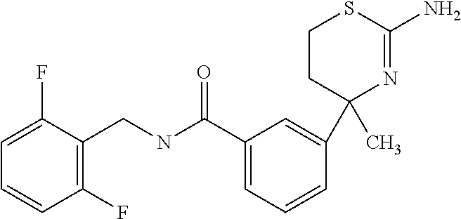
C1=C(C(NCC2=C(F)C=CC=C2F)=O)C=C(C2(C)N=C(N)SCC2)C=C1
